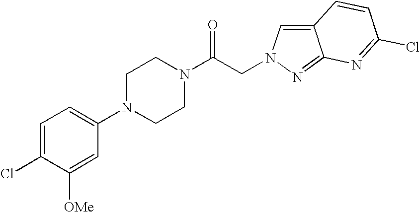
C1=C(Cl)C([OMe])=CC(N2CCN(C(CN3C=C4C(=N3)N=C(Cl)C=C4)=O)CC2)=C1
